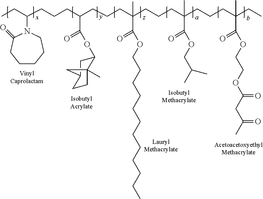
C(CC(CCCC(CCCC(CCCC(CC)(C(OCCOC(CC(C)=O)=O)=O)C)(C(=O)OCC(C)C)C)(C(OCCCCCCCCCCCC)=O)C)C(OC1CC2CCC1(C)C2)=O)CC(CC)N1C(=O)CCCCC1
